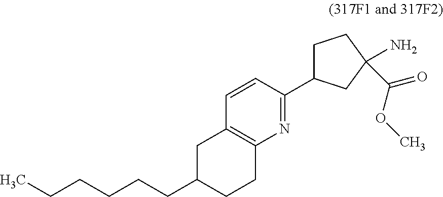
C(CCCCC1CCC2=C(C1)C=CC(C1CCC(N)(C(OC)=O)C1)=N2)C
